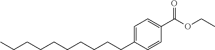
C(CCCCCC1=CC=C(C(OCC)=O)C=C1)CCCC
